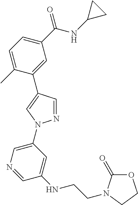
C1=C(C)C(C2=CN(C3=CN=CC(NCCN4C(=O)OCC4)=C3)N=C2)=CC(C(NC2CC2)=O)=C1
